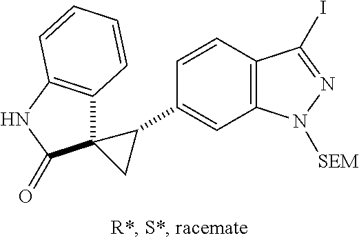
C12=C(NC(=O)C13C(C1=CC4=C(C=C1)C(I)=NN4[SEM])C3)C=CC=C2
